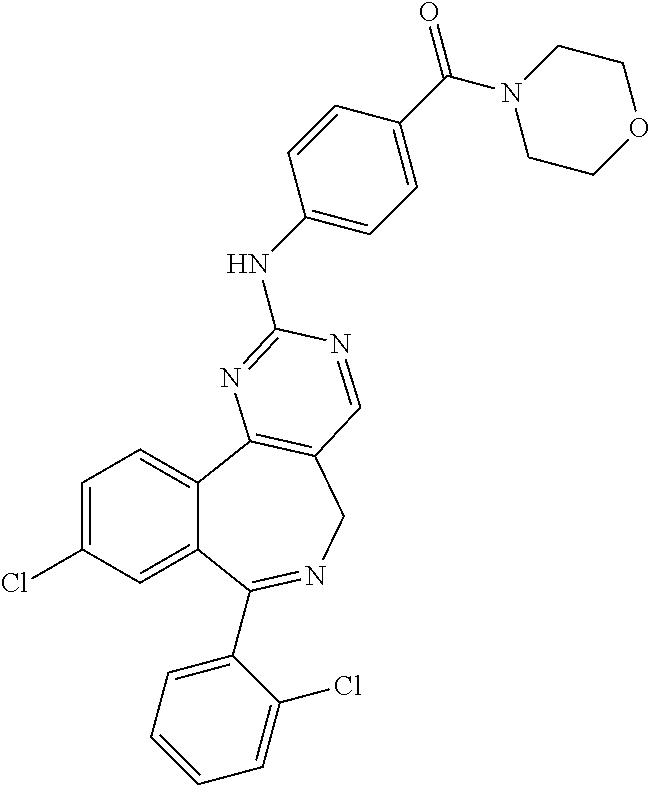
C1=C(Cl)C=C2C(=C1)C1=C(CN=C2C2=CC=CC=C2Cl)C=NC(NC2=CC=C(C(N3CCOCC3)=O)C=C2)=N1
